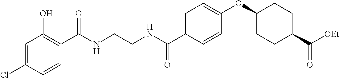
C1=C(C(NCCNC(C2=C(O)C=C(Cl)C=C2)=O)=O)C=CC(OC2CCC(C(=O)[OEt])CC2)=C1
